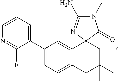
C1(C2=CC=C3C(=C2)C2(C(F)C(C)(C)C3)C(=O)N(C)C(N)=N2)=CC=CN=C1F
